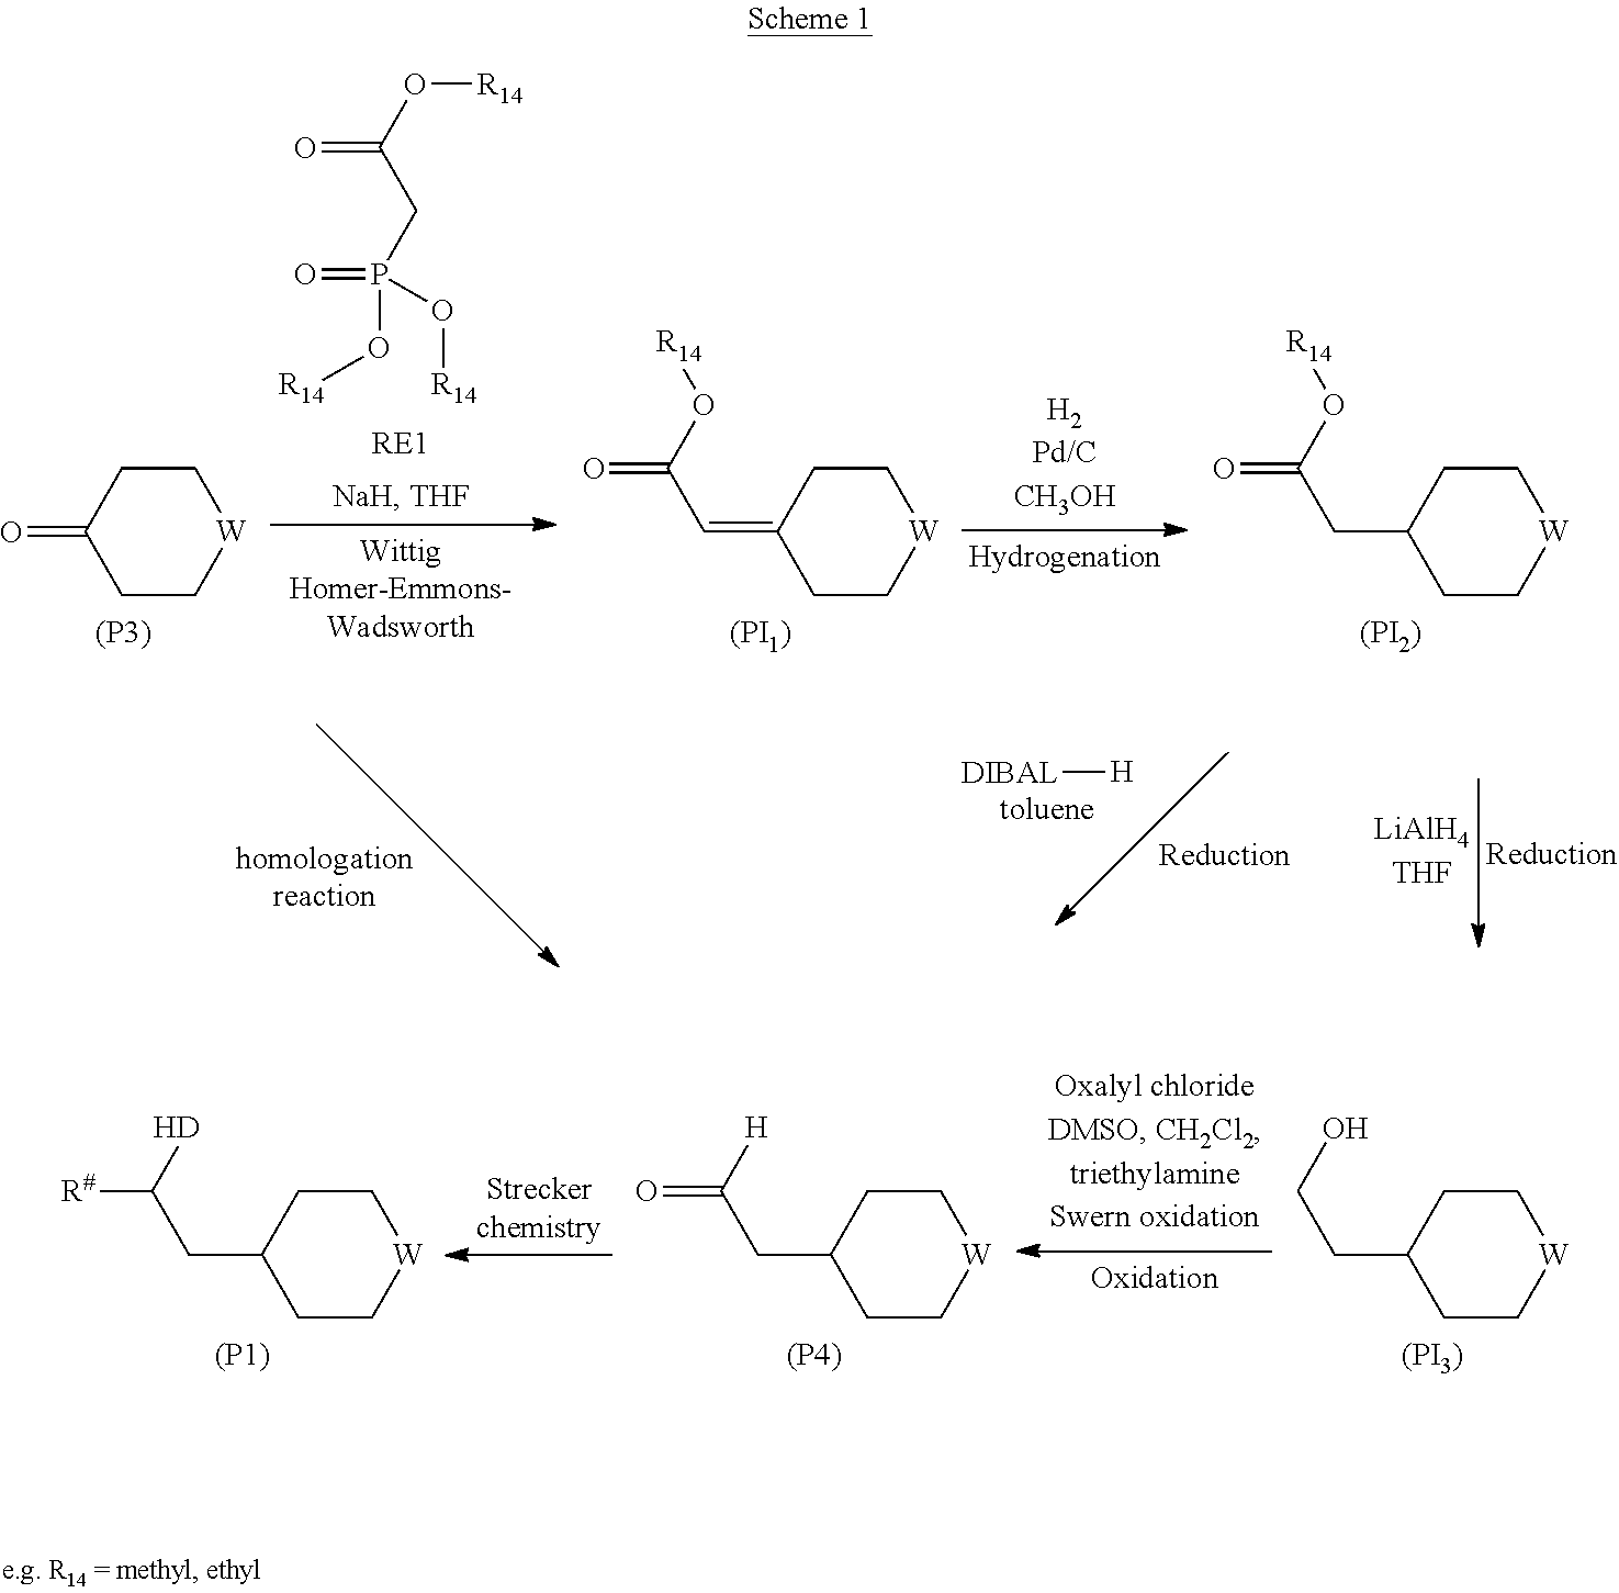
C1CC(=O)CC[W]1.[(P3)].O=C(O[R14])CP(O[R14])(=O)O[R14].C1CC(=CC(O[R14])=O)CC[W]1.[(PI1)].C1CC(CC(O[R14])=O)CC[W]1.[(PI2)].[DIBAL][H].C1CC(CC([H])[R#])CC[W]1.[(P1)].C1CC(CC([H])=O)CC[W]1.[(P4)].C1CC(CCO)CC[W]1.[(PI3)]
